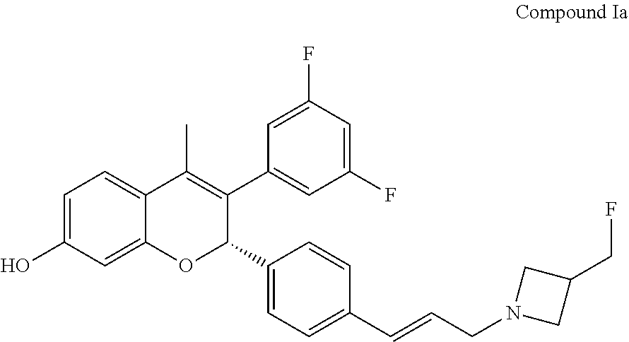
C1=C(O)C=C2C(=C1)C(C)=C(C1=CC(F)=CC(F)=C1)C(C1=CC=C(C=CCN3CC(CF)C3)C=C1)O2
